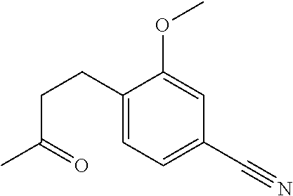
C1(CCC(=O)C)=CC=C(C#N)C=C1OC
